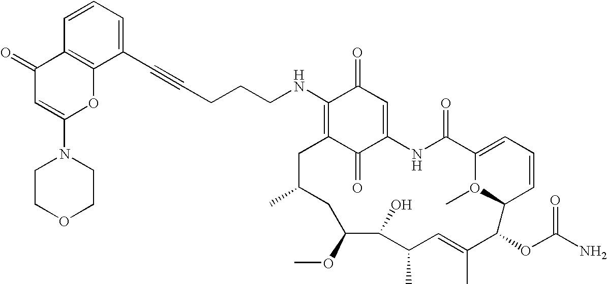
C1COCCN1C1=CC(=O)C2=C(O1)C(C#CCCCNC1=C3C(=O)C(=CC1=O)NC(=O)C1=CC=CC(O1C)C(OC(N)=O)C(C)=CC(C)C(O)C(OC)CC(C)C3)=CC=C2
